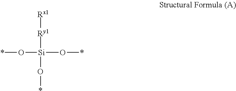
[Rx1][Ry1][Si](O*)(O*)O*
